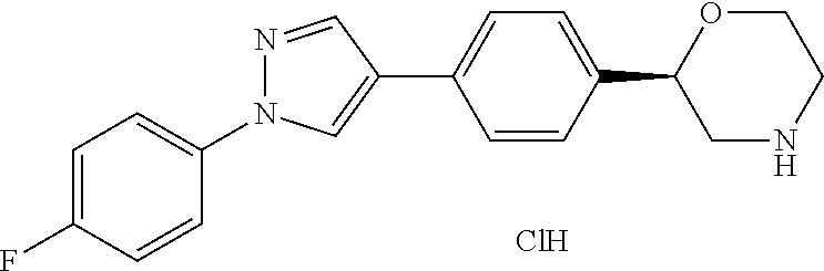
C1(F)=CC=C(N2N=CC(C3=CC=C(C4CNCCO4)C=C3)=C2)C=C1.Cl
